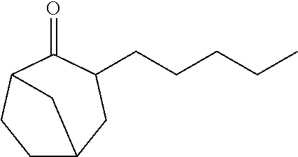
C1C2CC(CCCCC)C(=O)C(C1)C2
